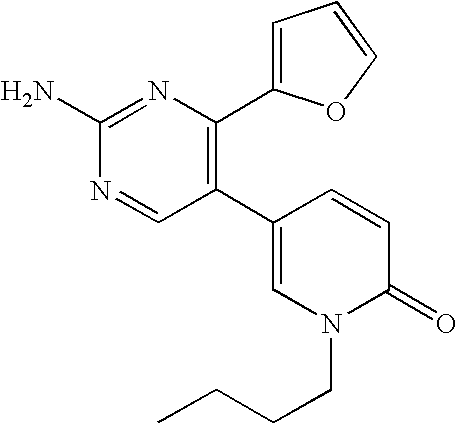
C1(C2=C(C3=CC=CO3)N=C(N)N=C2)=CN(CCCC)C(=O)C=C1
